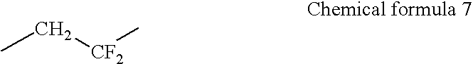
CC[CF2]C
